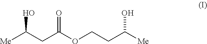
[Me]C(CC(OCCC([Me])O)=O)O
